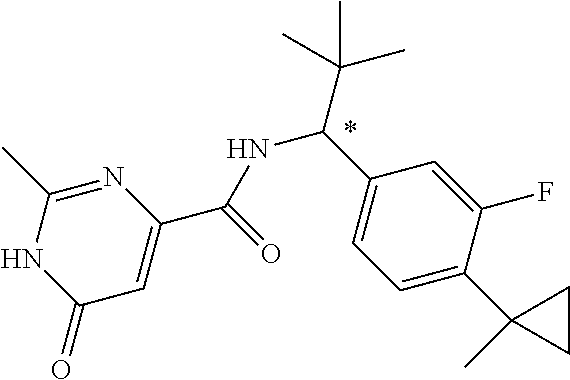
N1=C(C)NC(=O)C=C1C(=O)NC(C1=CC=C(C2(C)CC2)C(F)=C1)C(C)(C)C
